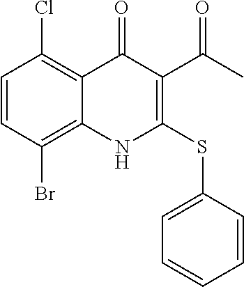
C1=CC(Br)=C2C(=C1Cl)C(=O)C(C(C)=O)=C(SC1=CC=CC=C1)N2
